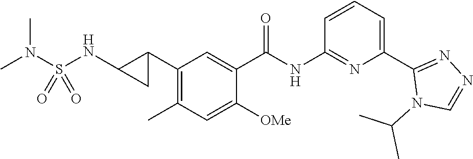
C1(C2C(NS(N(C)C)(=O)=O)C2)=C(C)C=C([OMe])C(C(NC2=NC(C3=NN=CN3C(C)C)=CC=C2)=O)=C1
